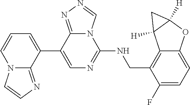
C12=CC=C(F)C(CNC3=NC=C(C4=CC=CN5C4=NC=C5)C4=NN=CN34)=C1C1([H])C([H])(O2)C1
